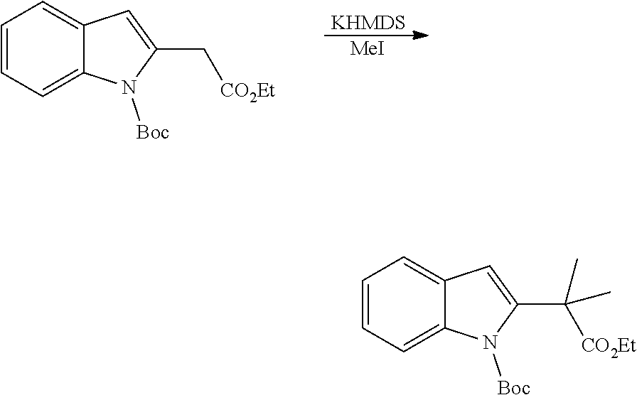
[KHMDS].C1=CC=C2C(=C1)C=C(C[CO2Et])N2[Boc].[MeI].C1=CC=C2C(=C1)C=C(C([CO2Et])(C)C)N2[Boc]
